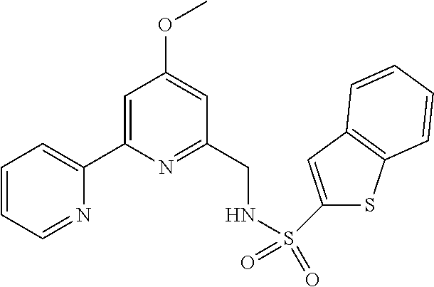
C1=CC=NC(C2=CC(OC)=CC(CNS(=O)(=O)C3=CC4=C(S3)C=CC=C4)=N2)=C1
